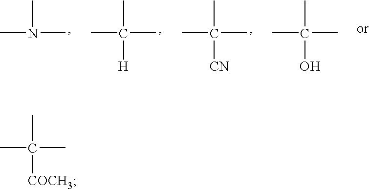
CN(C)C.CC(C)(C)[H].CC(C)(C)[CN].CC(C)(C)O.CC(C)(C)[COCH3]
